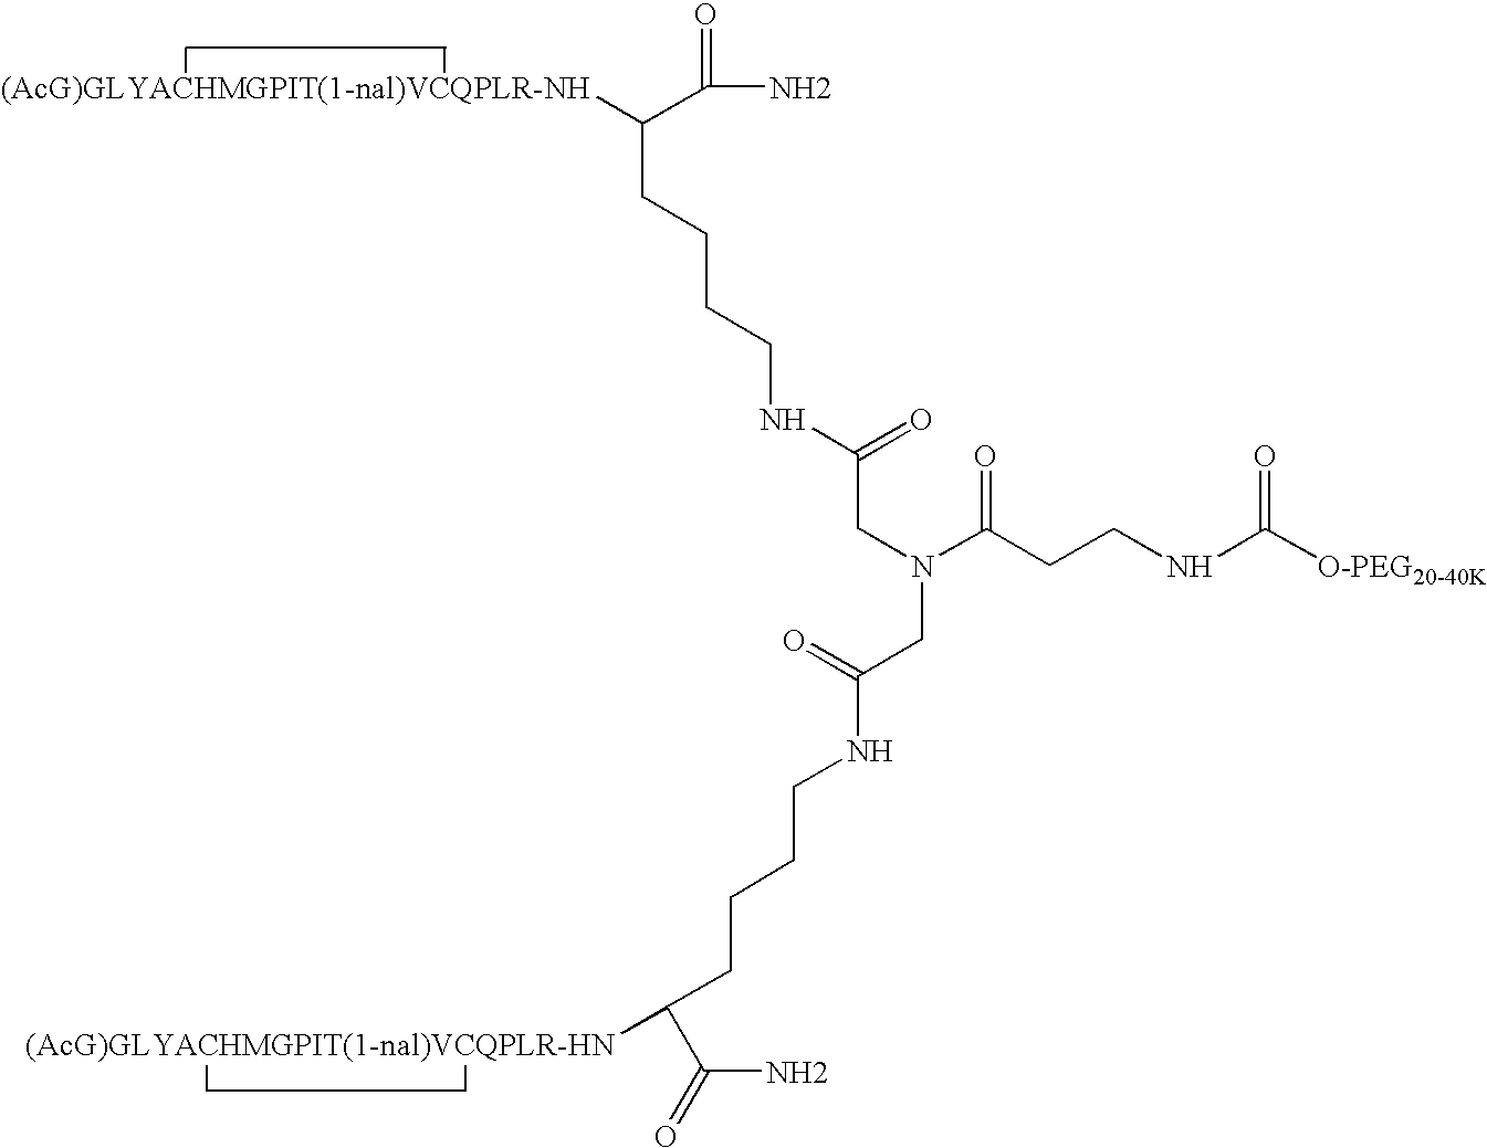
NC(=O)C([(AcG)GLYACHMGPIT(1-nal)VCQPLR-NH])CCCCNC(=O)CN(CC(=O)NCCCCC(C(N)=O)[(AcG)GLYACHMGPIT(1-nal)VCQPLR-HN])C(CCNC([O-PEG20-40K])=O)=O
